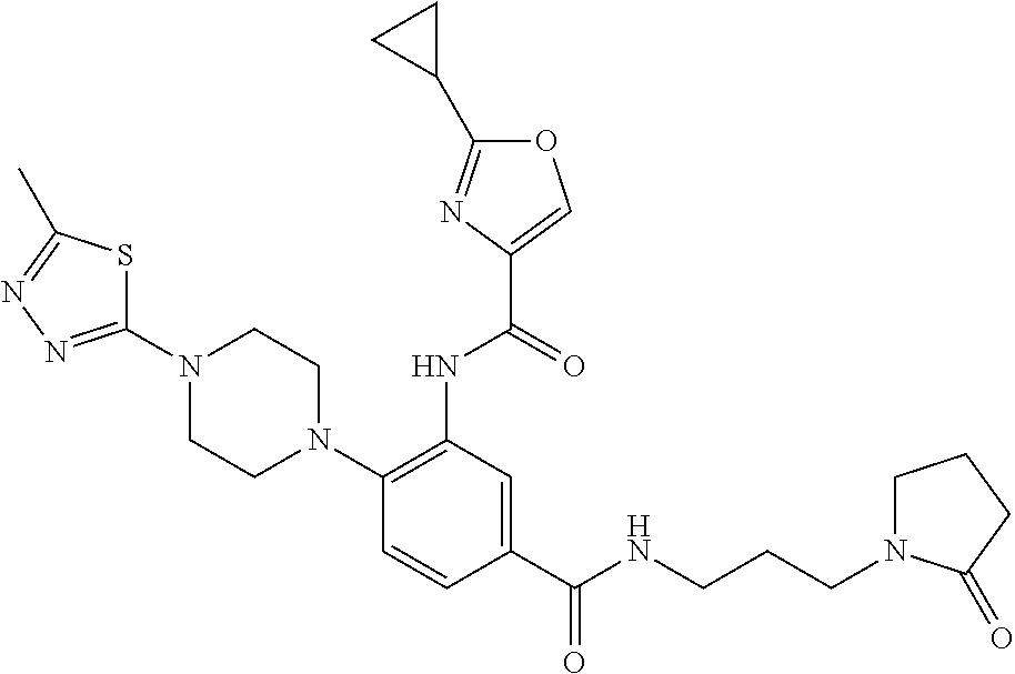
C1(N2CCN(C3=C(NC(=O)C4=COC(C5CC5)=N4)C=C(C(NCCCN4CCCC4=O)=O)C=C3)CC2)=NN=C(C)S1
